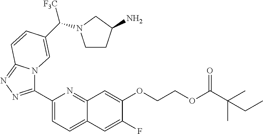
C1(C2=NN=C3N2C=C(C([F3C])N2CCC(N)C2)C=C3)=CC=C2C(=N1)C=C(OCCOC(C(C)(C)CC)=O)C(F)=C2
